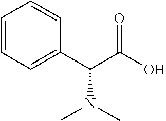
C1=CC=C(C(N(C)C)C(=O)O)C=C1
